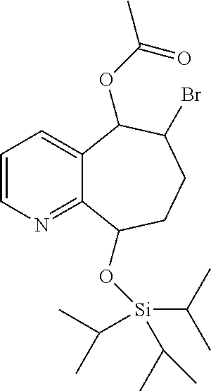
C1=CN=C2C(=C1)C(OC(C)=O)C(Br)CCC2O[Si](C(C)C)(C(C)C)C(C)C
